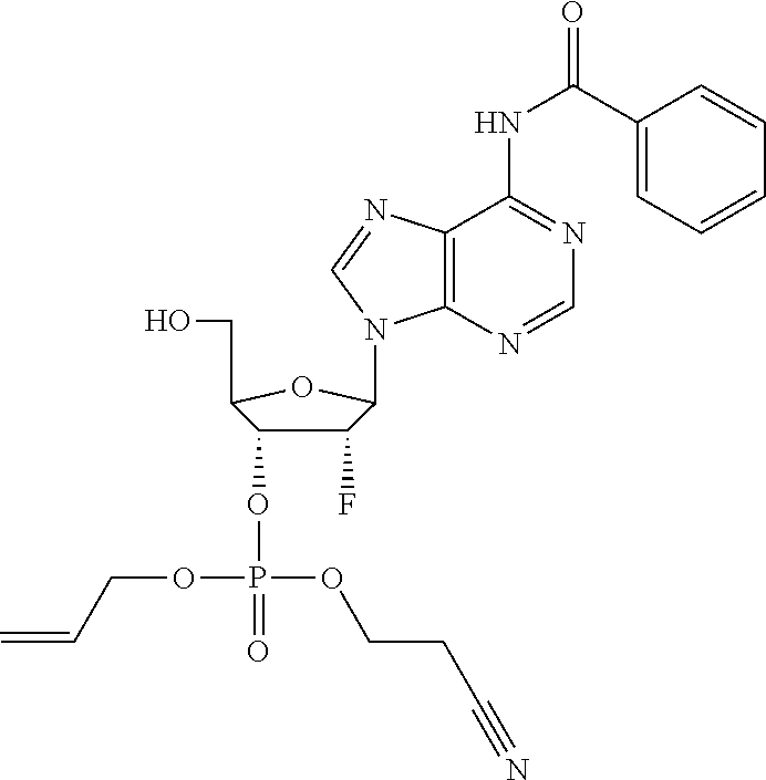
OCC1C(OP(OCC=C)(OCCC#N)=O)C(F)C(N2C3=C(N=C2)C(NC(C2=CC=CC=C2)=O)=NC=N3)O1
